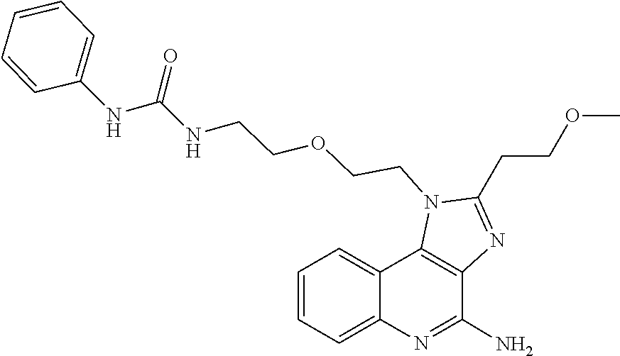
C(CN1C2=C(N=C1CCOC)C(N)=NC1=CC=CC=C12)OCCNC(NC1=CC=CC=C1)=O
